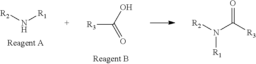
[R2]N[R1].[R3]C(=O)O.[R2]N(C([R3])=O)[R1]
